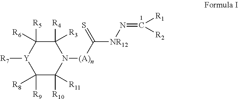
C1([R9])([R8])C([R10])([R11])N([(A)n]C([NR12]N=C([R1])[R2])=S)C([R4])([R3])C([R5])([R6])[Y]1[R7]
